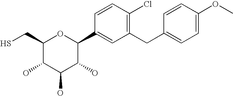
C1(CS)C(O)C(O)C(O)C(C2=CC(CC3=CC=C(OC)C=C3)=C(Cl)C=C2)O1
